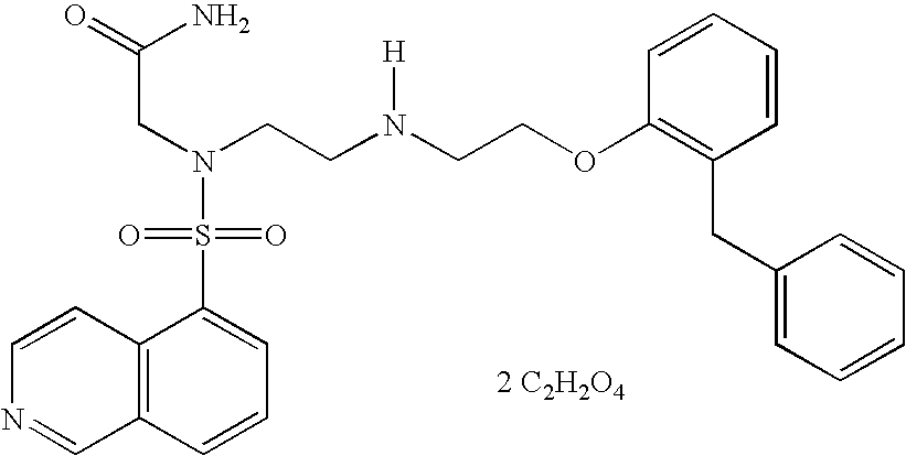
N(CCN(CCOC1=C(CC2=CC=CC=C2)C=CC=C1)[H])(CC(=O)N)S(=O)(=O)C1=CC=CC2=C1C=CN=C2.[2 C2H2O4]
